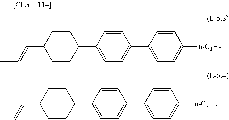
C1CC(C=CC)CCC1C1=CC=C(C2=CC=C([n-C3H7])C=C2)C=C1.C1CC(C=C)CCC1C1=CC=C(C2=CC=C([n-C3H7])C=C2)C=C1
